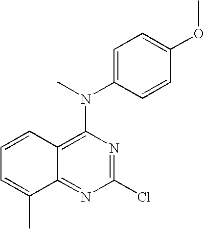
C1(Cl)=NC(N(C)C2=CC=C(OC)C=C2)=C2C(=N1)C(C)=CC=C2
